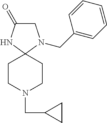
C1C(=O)NC2(N1CC1=CC=CC=C1)CCN(CC1CC1)CC2
